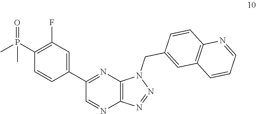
C1(C2=CC(F)=C(P(C)(=O)C)C=C2)=NC2=C(N=C1)N=NN2CC1=CC2=C(C=C1)N=CC=C2
